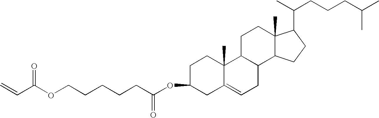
C1(OC(CCCCCOC(C=C)=O)=O)CC2=CCC3C(C2(C)CC1)CCC1(C)C3CCC1C(C)CCCC(C)C
